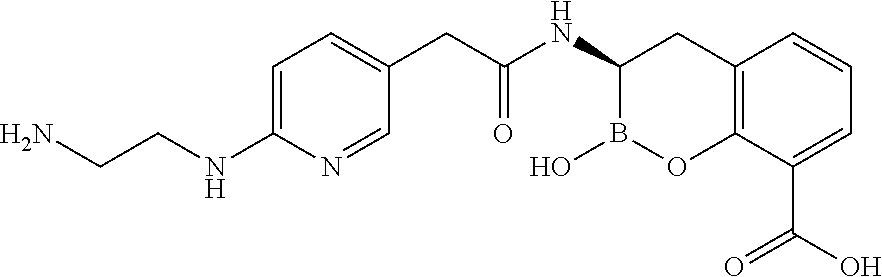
C12=C(C(C(O)=O)=CC=C1)OB(O)C(NC(CC1=CC=C(NCCN)N=C1)=O)C2
